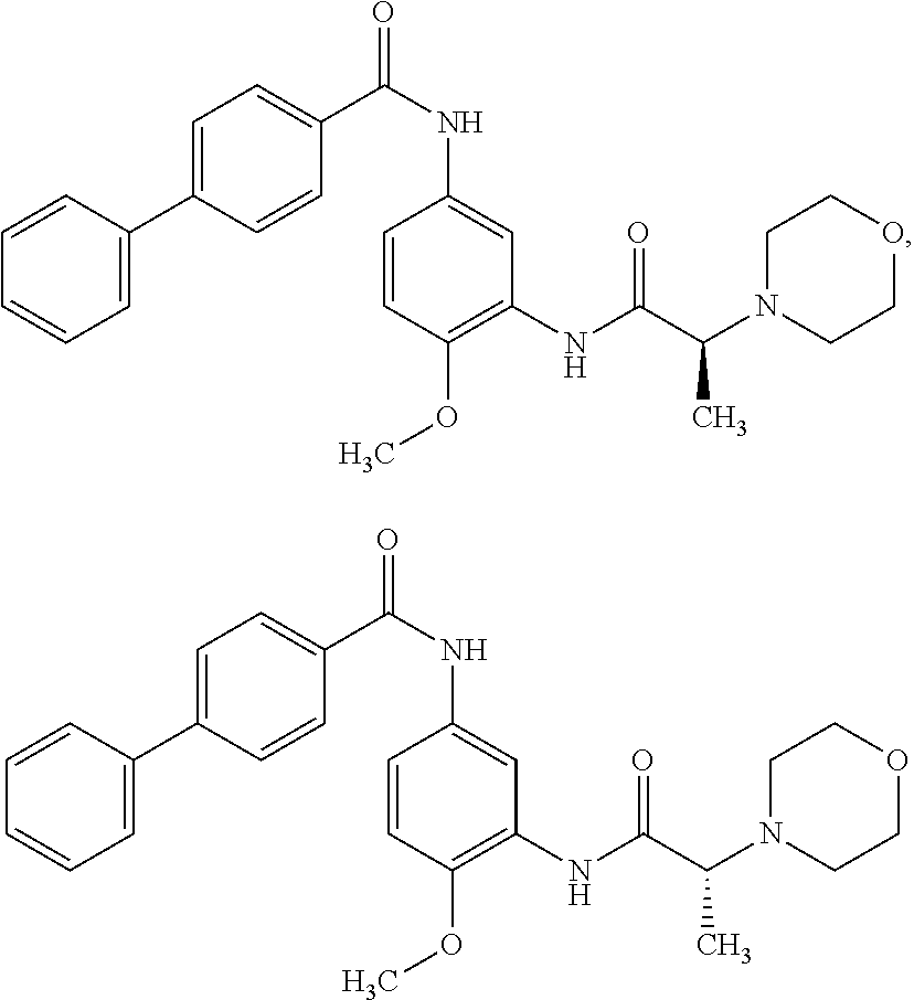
C1=C(C2=CC=C(C(NC3=CC(NC(C(N4CCOCC4)C)=O)=C(OC)C=C3)=O)C=C2)C=CC=C1.C1=C(C2=CC=C(C(NC3=CC(NC(C(N4CCOCC4)C)=O)=C(OC)C=C3)=O)C=C2)C=CC=C1
